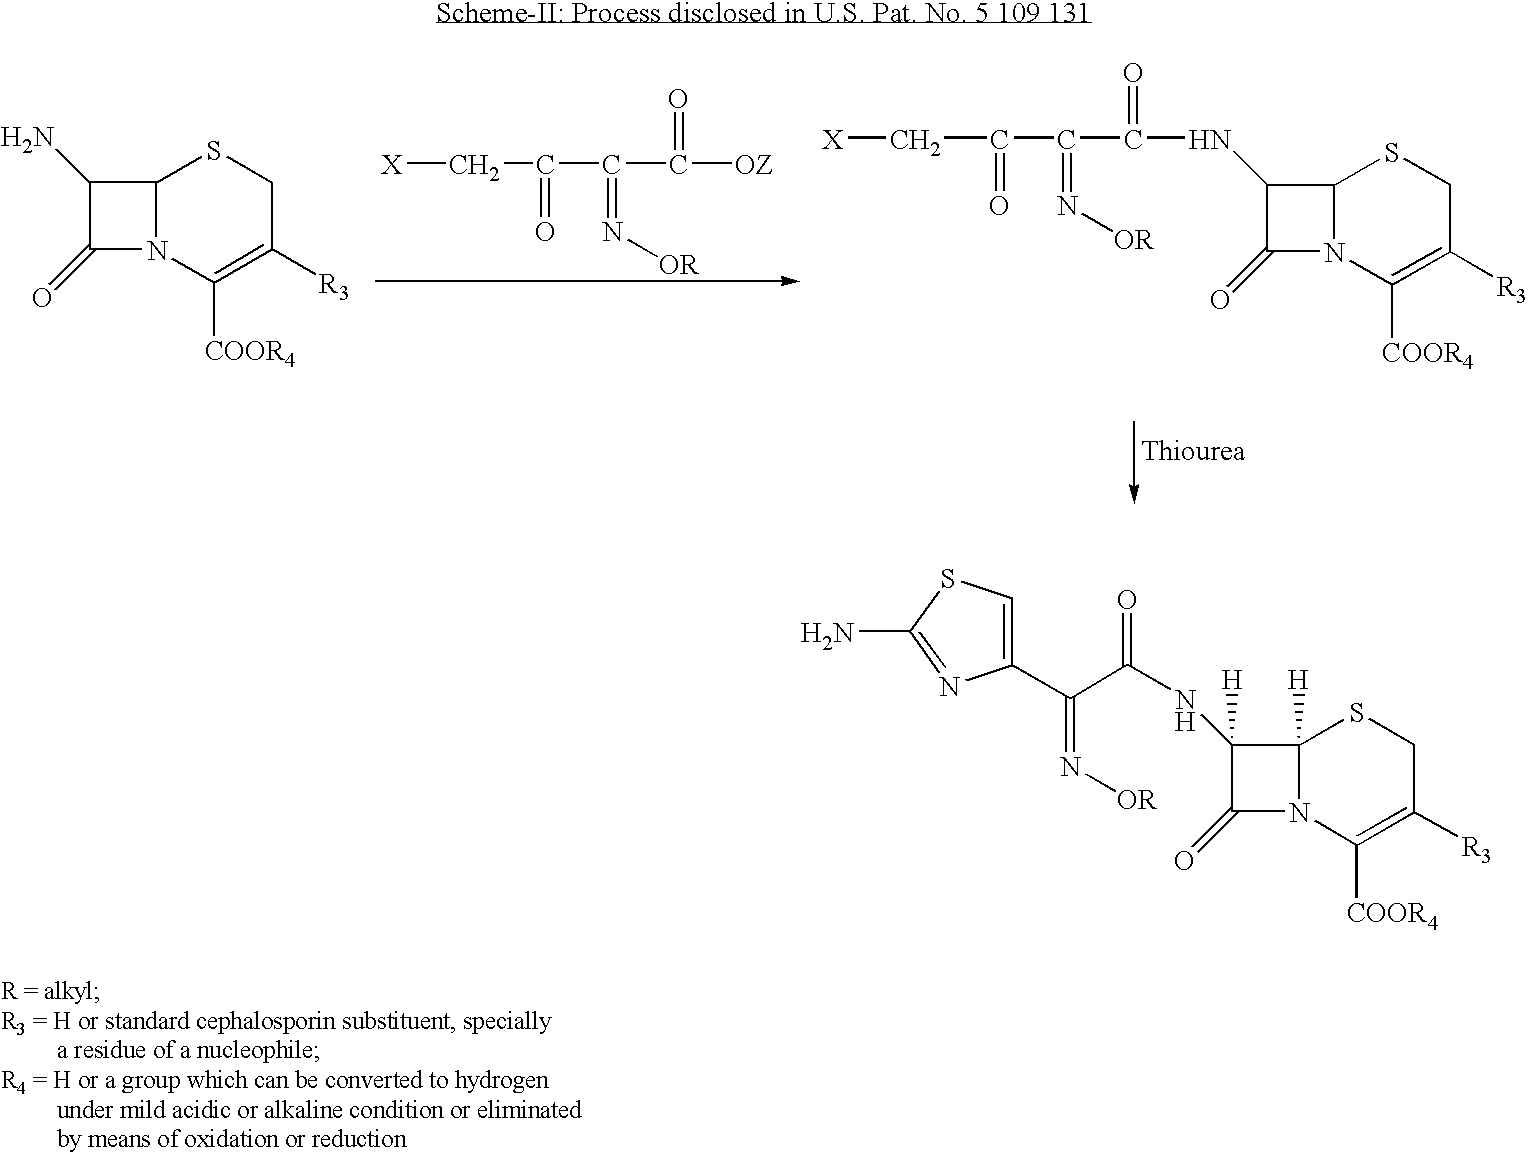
C12N(C([COOR4])=C([R3])CS1)C(=O)C2N.[X]CC(C(C([OZ])=O)=N[OR])=O.C12N(C([COOR4])=C([R3])CS1)C(=O)C2NC(C(C(C[X])=O)=N[OR])=O.C12([H])N(C([COOR4])=C([R3])CS1)C(=O)C2([H])NC(C(=N[OR])C1=CSC(N)=N1)=O
